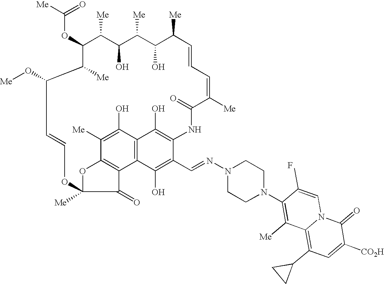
C(OC1C([Me])C(O[Me])C=COC2([Me])OC3=C(C4=C(C(O)=C(NC(=O)C([Me])=CC=CC([Me])C(O)C([Me])C(O)C1[Me])C(C=NN1CCN(C5=C([Me])C6=C(C7CC7)C=C([CO2H])C(=O)N6C=C5C)CC1)=C4O)C(O)=C3[Me])C2=O)([Me])=O.F
